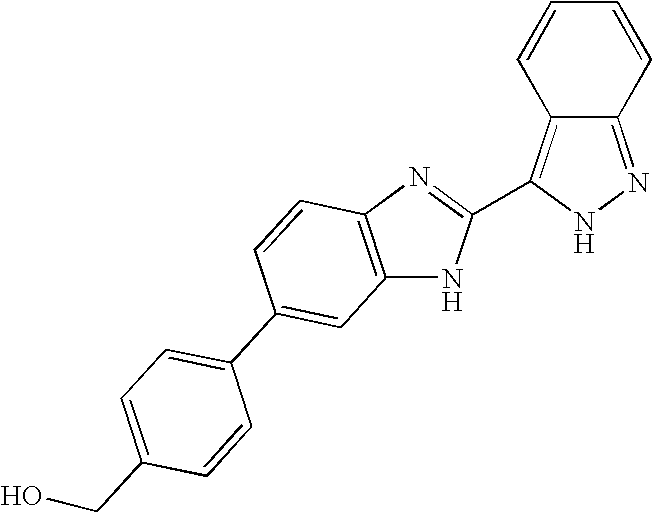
C1=CC2=C(C3=NC4=C(N3)C=C(C3=CC=C(CO)C=C3)C=C4)NN=C2C=C1
